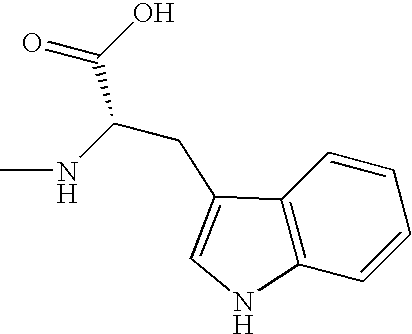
C12=C(C=CC=C1)NC=C2CC(NC)C(O)=O
